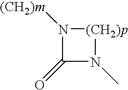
N1([(CH2)m])C(=O)N(C)[(CH2)p]1
